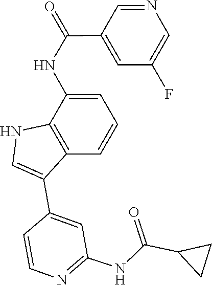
C1(C(NC2=CC=CC3=C2NC=C3C2=CC(NC(C3CC3)=O)=NC=C2)=O)=CC(F)=CN=C1
